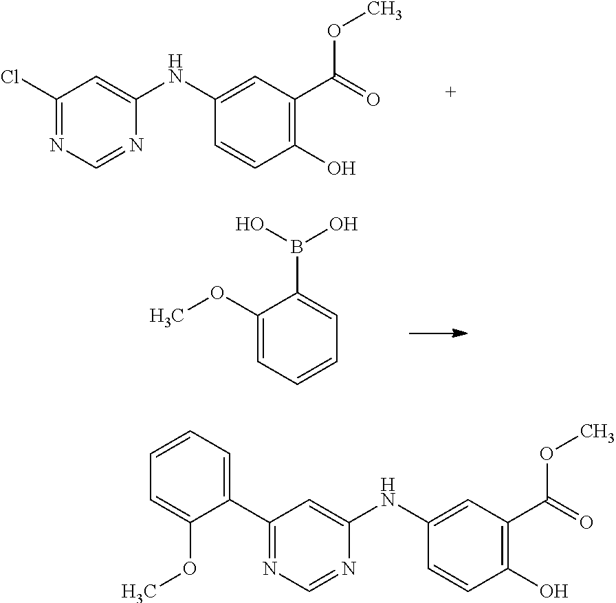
C1(Cl)=NC=NC(NC2=CC(C(=O)OC)=C(O)C=C2)=C1.C1(OC)=CC=CC=C1B(O)O.C1(C2=CC=CC=C2OC)=NC=NC(NC2=CC(C(=O)OC)=C(O)C=C2)=C1
